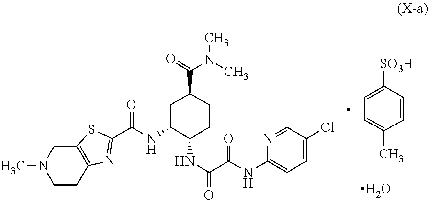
C1CC2=C(CN1C)SC(C(NC1C(NC(=O)C(=O)NC3=CC=C(Cl)C=N3)CCC(C(=O)N(C)C)C1)=O)=N2.C1=C([SO3H])C=CC(C)=C1.O
